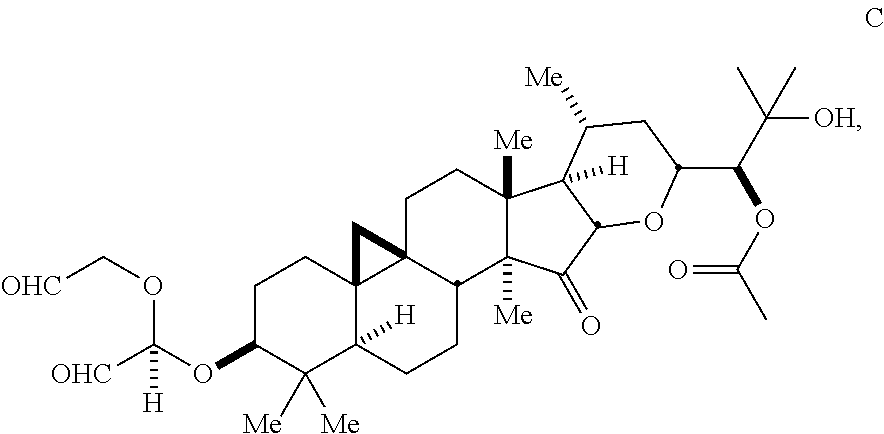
C1C(OC([OHC])([H])OC[OHC])C([Me])([Me])C2([H])C3(C1)C1(C(CC2)C2([Me])C([Me])(CC1)C1([H])C(C2=O)OC(C(C(C)([OH])C)OC(C)=O)CC1[Me])C3
